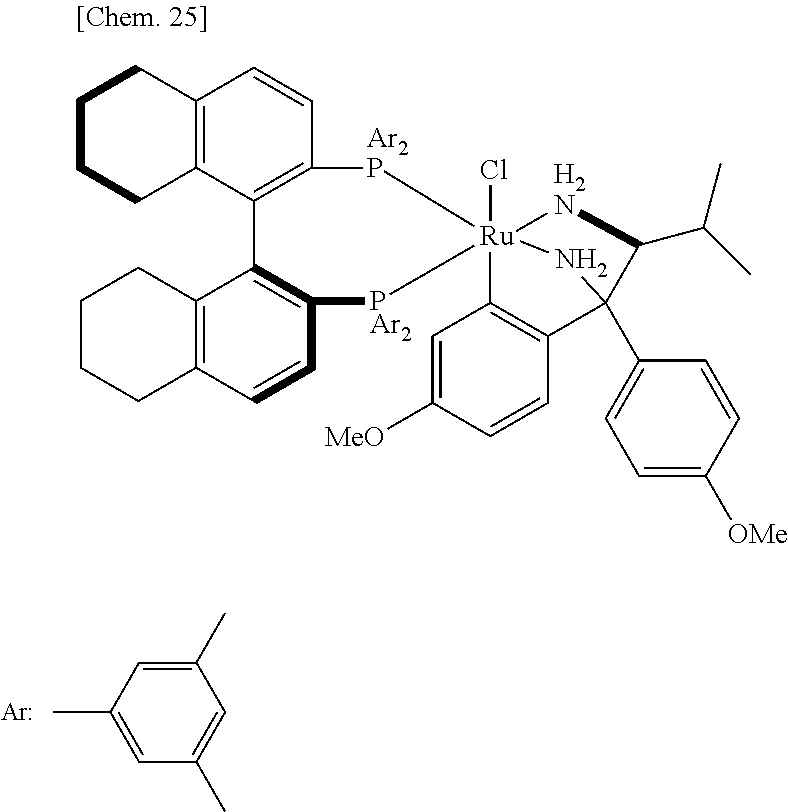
[Ar].C1(C)=CC(C)=CC(C)=C1.C12=C(C3=C(C=C1)[Ar2P][Ru]14(Cl)([PAr2]C5=C3C3=C(C=C5)CCCC3)[H2N]C(C(C)C)C(C3=CC=C([OMe])C=C3)(N1)C1=C4C=C([MeO])C=C1)CCCC2
